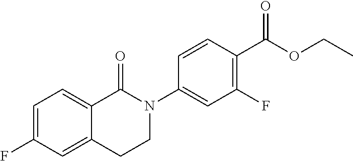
C1=C(F)C=C2C(=C1)C(=O)N(C1=CC(F)=C(C(OCC)=O)C=C1)CC2
